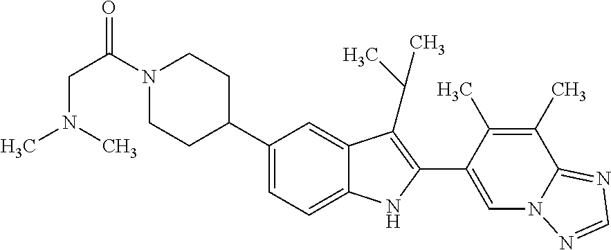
C(N(C)C)C(N1CCC(C2=CC=C3C(=C2)C(C(C)C)=C(C2=CN4C(=NC=N4)C(C)=C2C)N3)CC1)=O
